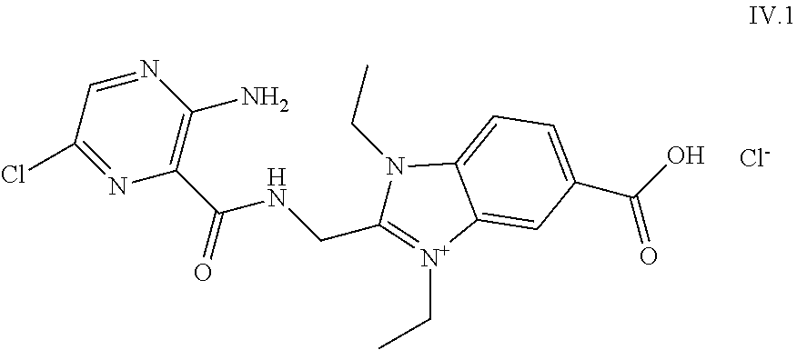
C1=NC(N)=C(C(NCC2=[N+](CC)C3=CC(C(O)=O)=CC=C3N2CC)=O)N=C1Cl.[Cl-]
